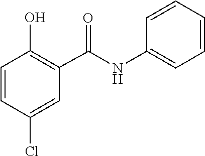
C1(O)=C(C(=O)NC2=CC=CC=C2)C=C(Cl)C=C1
